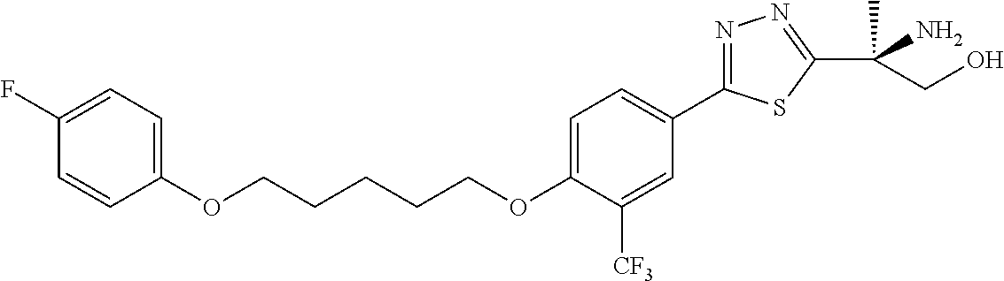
O(CCCCCOC1=CC=C(C2=NN=C(C(N)(C)CO)S2)C=C1[CF3])C1=CC=C(F)C=C1
